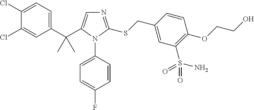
C1(C(C2=CN=C(SCC3=CC(S(=O)(N)=O)=C(OCCO)C=C3)N2C2=CC=C(F)C=C2)(C)C)=CC=C(Cl)C(Cl)=C1
